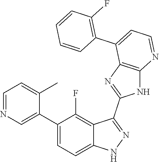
C1=NC=C(C2=CC=C3C(=C2F)C(C2=NC4=C(N2)N=CC=C4C2=C(F)C=CC=C2)=NN3)C(C)=C1
